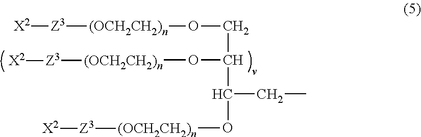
[Z3]([(OCH2CH2)n]OCC(O[(OCH2CH2)n][Z3][X2])C(CC)O[(OCH2CH2)n][Z3][X2])[X2]
